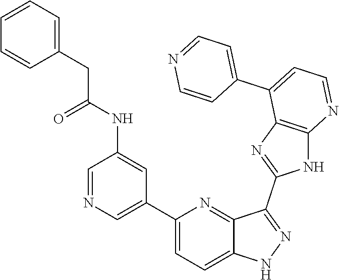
C1(C2=CN=CC(NC(=O)CC3=CC=CC=C3)=C2)=CC=C2C(=N1)C(C1=NC3=C(N1)N=CC=C3C1=CC=NC=C1)=NN2
